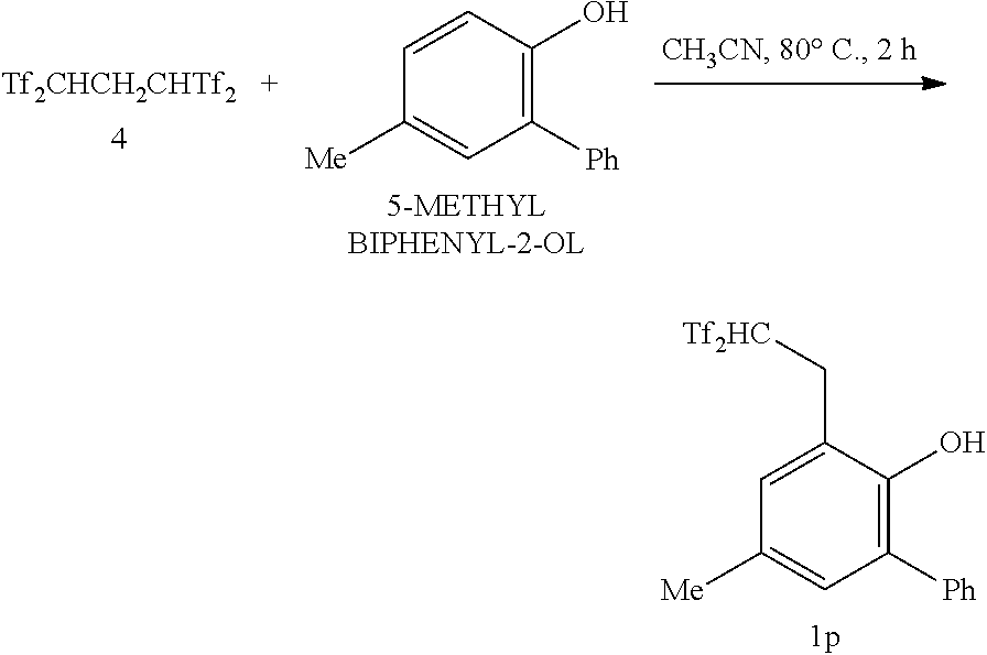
C1([Ph])=C(O)C(C[Tf2HC])=CC([Me])=C1.[Tf2CHCH2CHTf2].C1([Ph])=C(O)C=CC([Me])=C1
